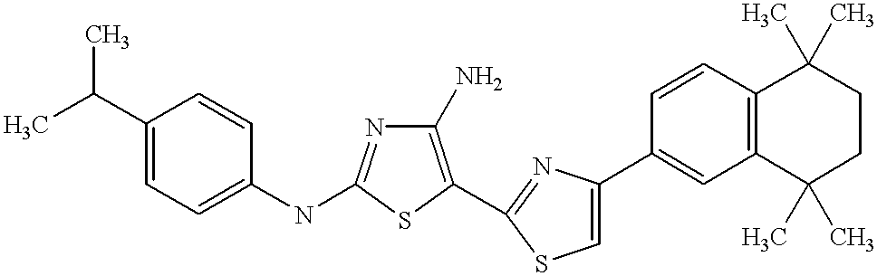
C1(N)=C(C2=NC(C3=CC4=C(C=C3)C(C)(C)CCC4(C)C)=CS2)SC(NC2=CC=C(C(C)C)C=C2)=N1
